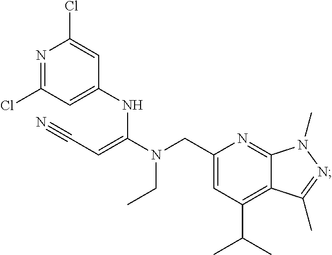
N1=C(Cl)C=C(NC(N(CC2=CC(C(C)C)=C3C(=N2)N(C)N=C3C)CC)=CC#N)C=C1Cl
